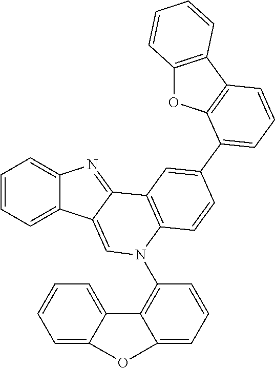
C1=CC=C2C(=C1)N=C1C2=CN(C2=C3C(=CC=C2)OC2=CC=CC=C32)C2=C1C=C(C1=CC=CC3=C1OC1=C3C=CC=C1)C=C2
